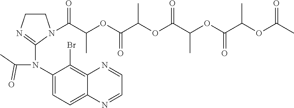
C1CN=C(N(C2=CC=C3C(=C2Br)N=CC=N3)C(=O)C)N1C(C(OC(C(OC(C(OC(C(OC(C)=O)C)=O)C)=O)C)=O)C)=O
